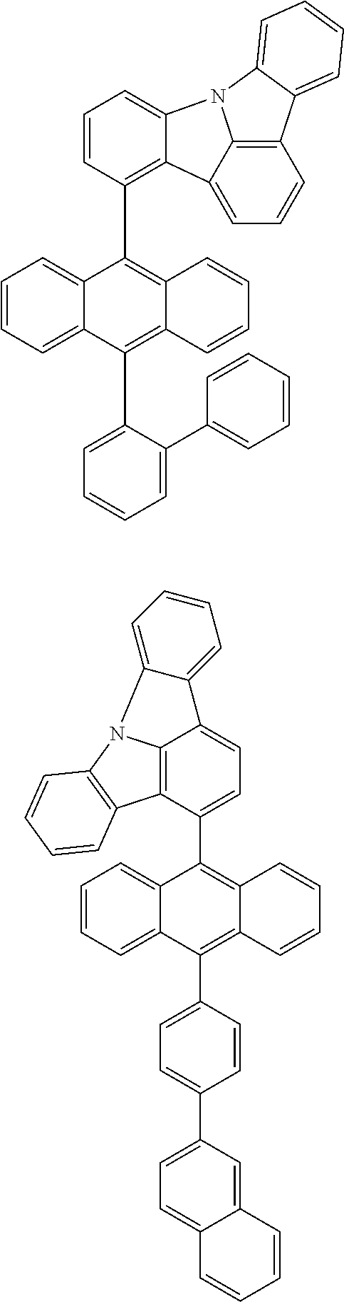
C1=CC=C2C(=C1)C(C1=C3C(=CC=C1)N1C4=C(C=CC=C34)C3=CC=CC=C31)=C1C(=C2C2=CC=CC=C2C2=CC=CC=C2)C=CC=C1.C1=CC=C2C(=C1)C(C1=CC=C3C4=C1C1=C(N4C4=CC=CC=C34)C=CC=C1)=C1C(=C2C2=CC=C(C3=CC=C4C(=C3)C=CC=C4)C=C2)C=CC=C1
